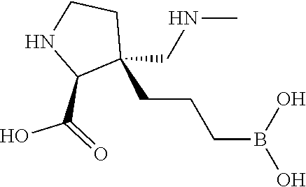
C1(CCCB(O)O)(CNC)CCNC1C(O)=O
